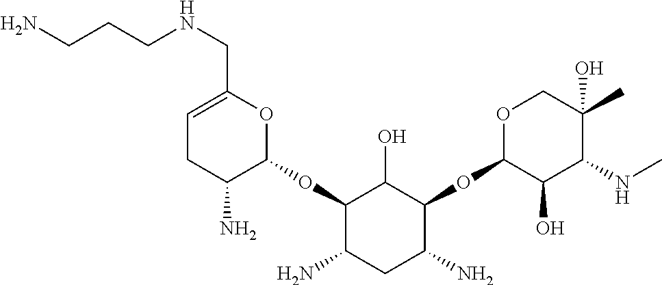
C1=C(CNCCCN)OC(OC2C(N)CC(N)C(OC3C(O)C(NC)C(C)(O)CO3)C2O)C(N)C1
